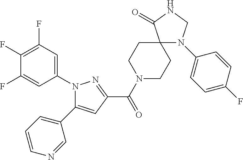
C1(F)=C(F)C=C(N2C(C3=CC=CN=C3)=CC(C(N3CCC4(CC3)N(C3=CC=C(F)C=C3)CNC4=O)=O)=N2)C=C1F
